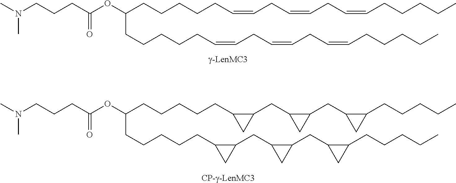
O(C(CCCCCC=CCC=CCC=CCCCCC)CCCCCC=CCC=CCC=CCCCCC)C(CCCN(C)C)=O.O(C(CCCCCC1C(CC2C(CC3C(CCCCC)C3)C2)C1)CCCCCC1C(CC2C(CC3C(CCCCC)C3)C2)C1)C(CCCN(C)C)=O
